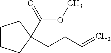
C1CCC(CCC=C)(C(OC)=O)C1
